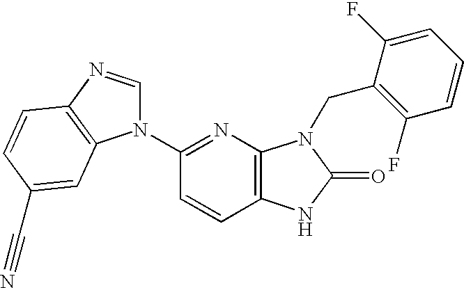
C12=C(N=C(N3C=NC4=C3C=C(C#N)C=C4)C=C1)N(CC1=C(F)C=CC=C1F)C(=O)N2
